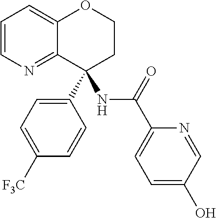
C1=CN=C2C(=C1)OCCC2(C1=CC=C([F3C])C=C1)NC(C1=CC=C(O)C=N1)=O
